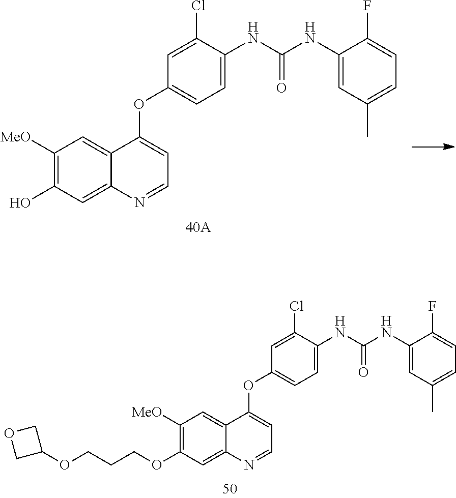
C1([MeO])=C(O)C=C2C(=C1)C(OC1=CC=C(NC(NC3=CC(C)=CC=C3F)=O)C(Cl)=C1)=CC=N2.C1([MeO])=C(OCCCOC2COC2)C=C2C(=C1)C(OC1=CC=C(NC(NC3=CC(C)=CC=C3F)=O)C(Cl)=C1)=CC=N2
